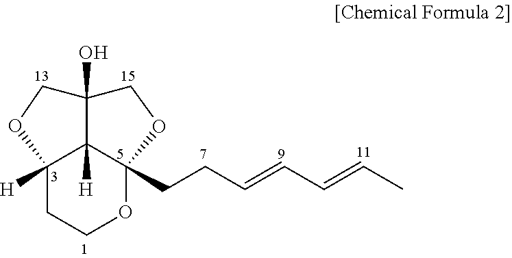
C12([H])CCOC3(CCC=CC=CC)C1([H])C(O)(CO3)CO2
